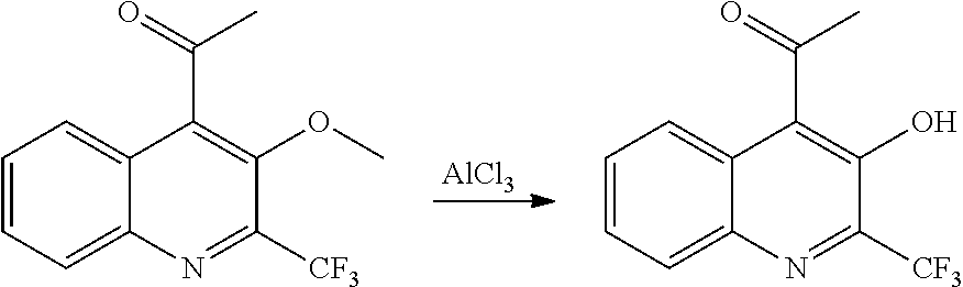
[AlCl3].C1=CC=C2C(=C1)C(C(=O)C)=C(OC)C([CF3])=N2.C1=CC=C2C(=C1)C(C(=O)C)=C(O)C([CF3])=N2
